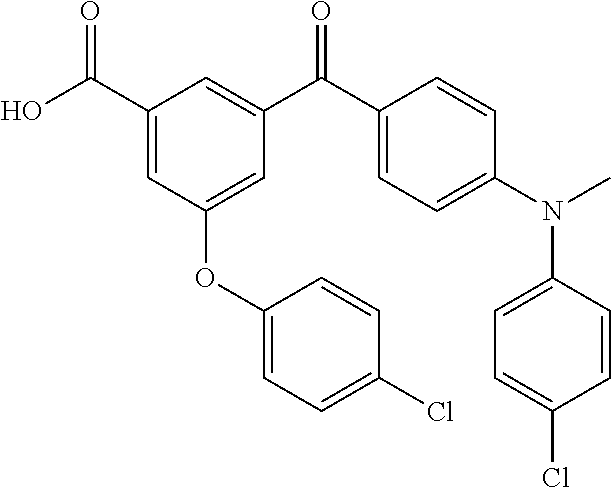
C1(C(O)=O)=CC(OC2=CC=C(Cl)C=C2)=CC(C(C2=CC=C(N(C)C3=CC=C(Cl)C=C3)C=C2)=O)=C1
